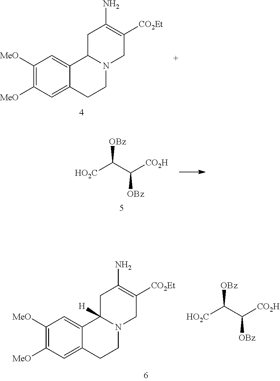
C1([MeO])=C([MeO])C=C2C(=C1)C1([H])N(CC2)CC([CO2Et])=C(N)C1.[OBz]C(C([CO2H])[OBz])[HO2C].C1([MeO])=C([MeO])C=C2C(=C1)C1N(CC2)CC([CO2Et])=C(N)C1.[OBz]C(C([CO2H])[OBz])[HO2C]
